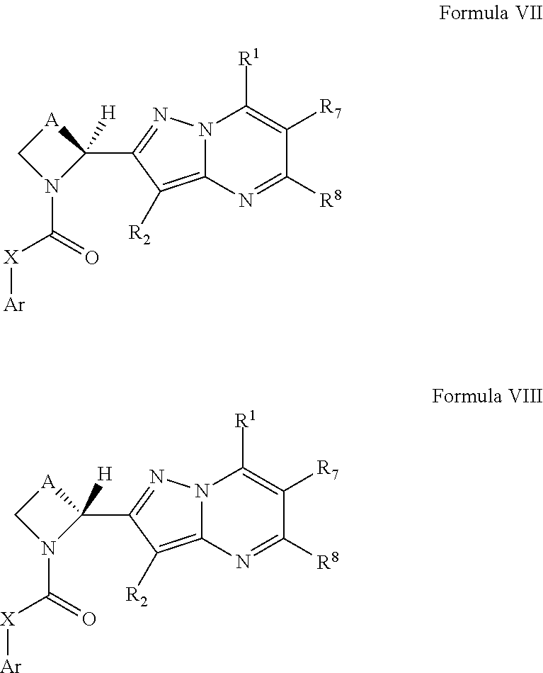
N12C(=C([R2])C(C3([H])[A]CN3C(=O)[X][Ar])=N1)N=C([R8])C([R7])=C2[R1].N12C(=C([R2])C(C3([H])[A]CN3C(=O)[X][Ar])=N1)N=C([R8])C([R7])=C2[R1]
